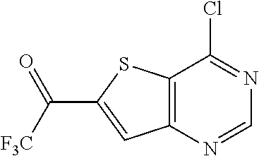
N1=C(Cl)C2=C(N=C1)C=C(C([F3C])=O)S2
